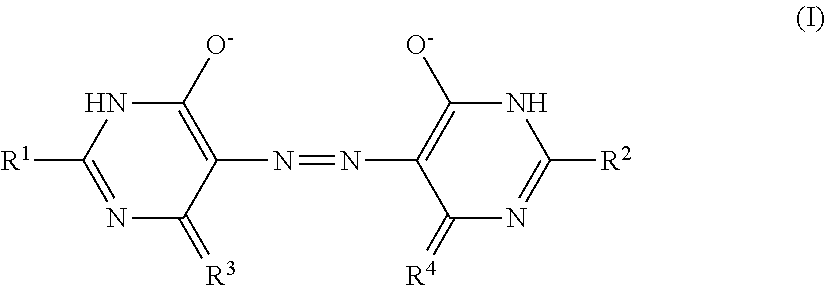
C1([O-])=C(N=NC2=C([O-])NC([R2])=NC2=[R4])C(=[R3])N=C([R1])N1
